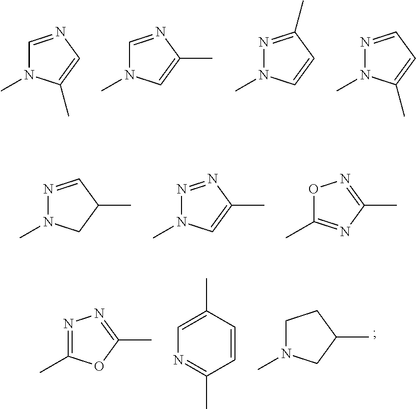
C1=NC=C(C)N1C.C1=NC(C)=CN1C.N1=C(C)C=CN1C.N1=CC=C(C)N1C.N1=CC(C)CN1C.N1=NC(C)=CN1C.O1C(C)=NC(C)=N1.N1=C(C)OC(C)=N1.C1=CC(C)=CN=C1C.C1N(C)CC(C)C1
